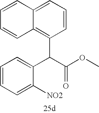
C1=C([NO2])C(C(C(OC)=O)C2=C3C(=CC=C2)C=CC=C3)=CC=C1
